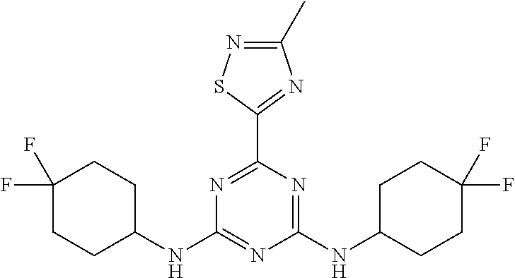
N1=C(C2=NC(C)=NS2)N=C(NC2CCC(F)(F)CC2)N=C1NC1CCC(F)(F)CC1
